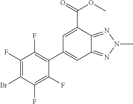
C12=NN(C)N=C1C(C(=O)OC)=CC(C1=C(F)C(F)=C(Br)C(F)=C1F)=C2
